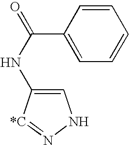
C1=C(NC(=O)C2=CC=CC=C2)[*C]=NN1
